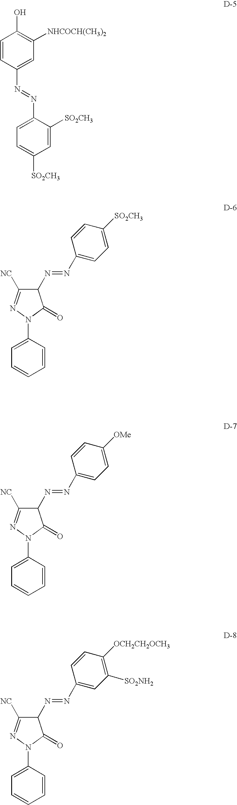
C1=CC(N=NC2=CC=C([SO2CH3])C=C2[SO2CH3])=CC([NHCOCH(CH3)2])=C1O.C1(N=NC2=CC=C([SO2CH3])C=C2)C([NC])=NN(C2=CC=CC=C2)C1=O.C1(N=NC2=CC=C([OMe])C=C2)C([NC])=NN(C2=CC=CC=C2)C1=O.C1(N=NC2=CC([SO2NH2])=C([OCH2CH2OCH3])C=C2)C([NC])=NN(C2=CC=CC=C2)C1=O
